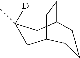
C1C2CCC(CC1([D])C)CCC2
